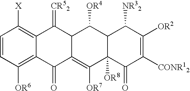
C1=CC([OR6])=C2C(=C1[X])C(=[CR52])C1C(=C([OR7])C3([OR8])C(C1[OR4])C([NR32])C([OR2])=C([CONR12])C3=O)C2=O
